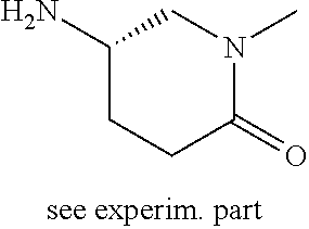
C1(N)CCC(=O)N(C)C1
